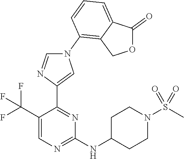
C1(C(F)(F)F)=CN=C(NC2CCN(S(C)(=O)=O)CC2)N=C1C1=CN(C2=C3C(=CC=C2)C(=O)OC3)C=N1
